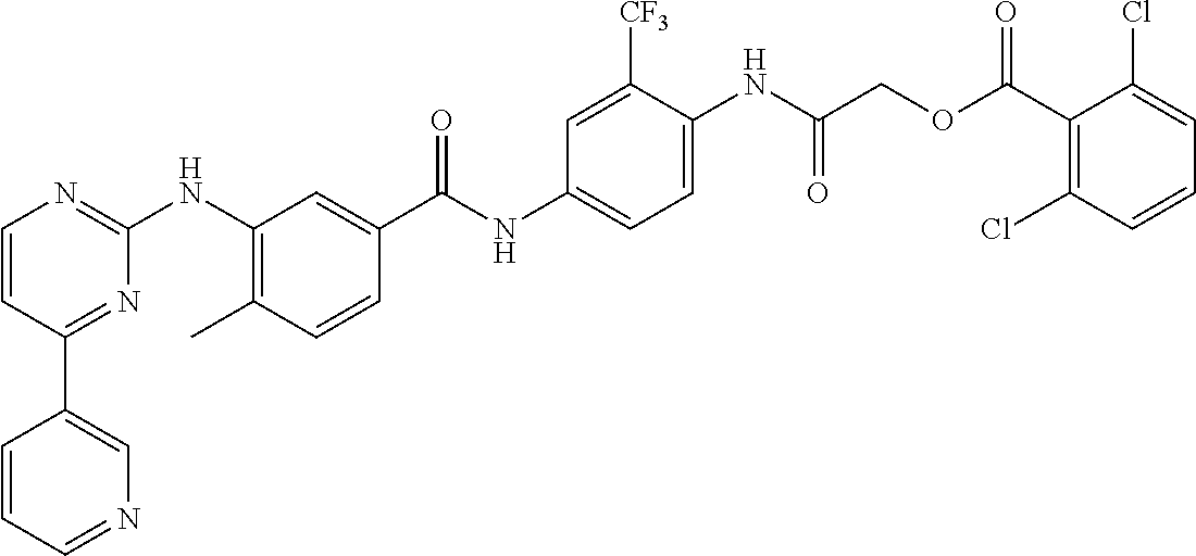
C1(C2=CN=CC=C2)=NC(NC2=C(C)C=CC(C(NC3=CC=C(NC(COC(C4=C(Cl)C=CC=C4Cl)=O)=O)C([CF3])=C3)=O)=C2)=NC=C1
